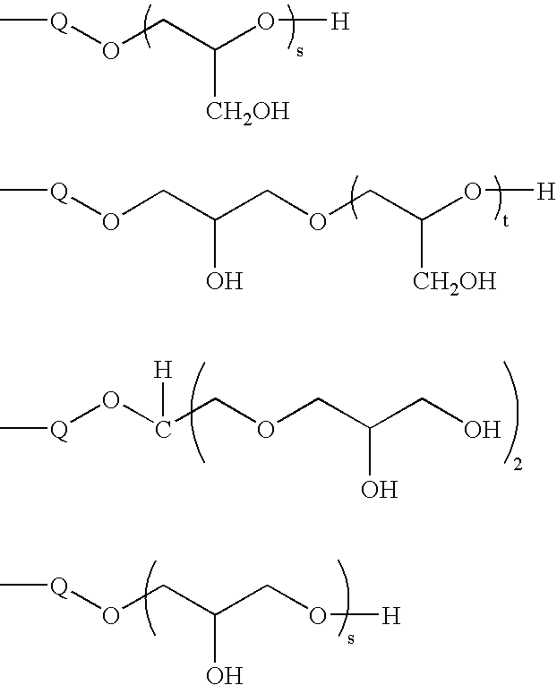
[Q](OCC(O[H])[CH2OH])C.C(OCC(O[H])[CH2OH])C(CO[Q]C)O.C[Q]OC(COCC(CO)O)[H].C[Q]OCC(CO[H])O
